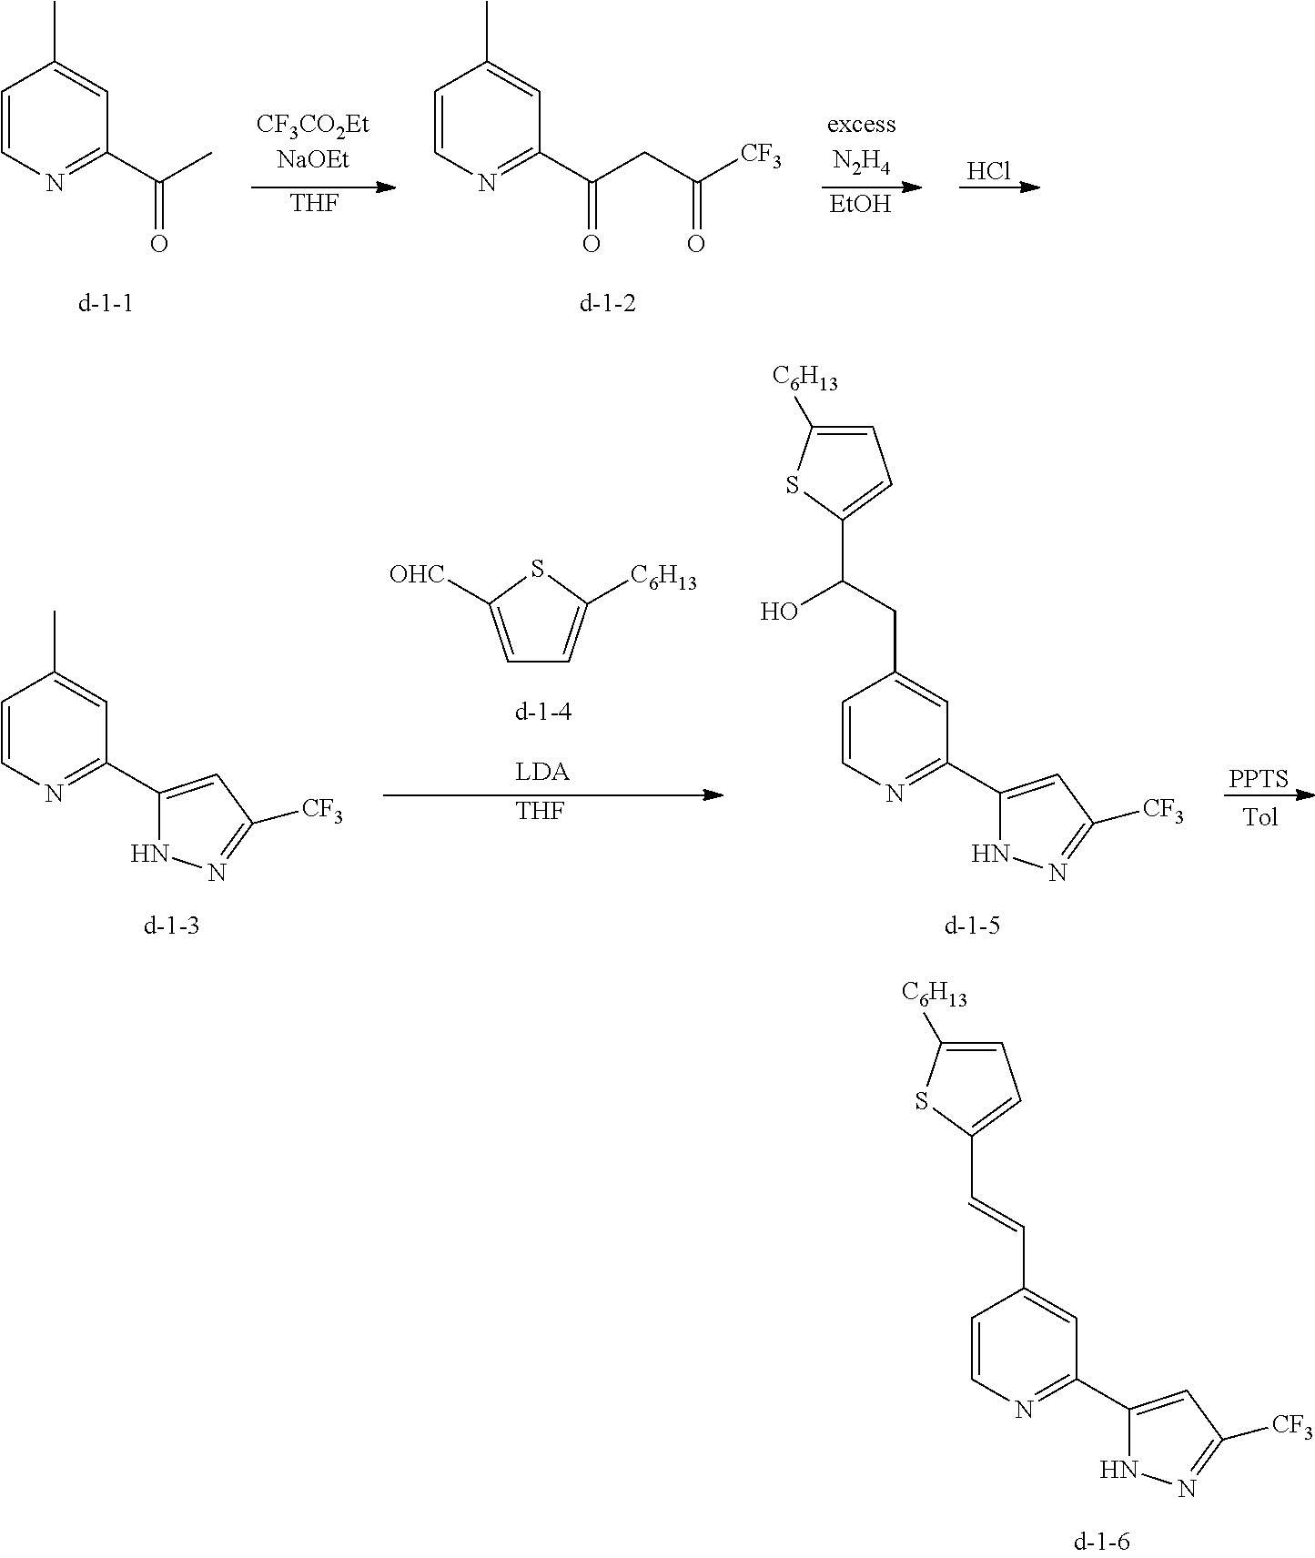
C1=CN=C(C2=CC([CF3])=NN2)C=C1C=CC1=CC=C([C6H13])S1.C1=CN=C(C(C)=O)C=C1C.[THF].C1=CN=C(C(CC([CF3])=O)=O)C=C1C.[EtOH].Cl.C1=CN=C(C2=CC([CF3])=NN2)C=C1CC(O)C1=CC=C([C6H13])S1.C1=CN=C(C2=CC([CF3])=NN2)C=C1C.C1=C([OHC])SC([C6H13])=C1.[THF].[PPTS]
